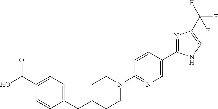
C(C1CCN(C2=NC=C(C3=NC(C(F)(F)F)=CN3)C=C2)CC1)C1=CC=C(C(O)=O)C=C1
